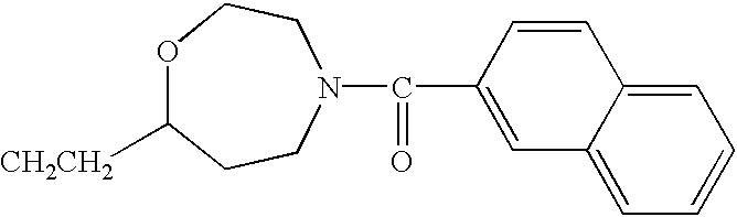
O1C([CH2CH2])CCN(C(=O)C2=CC3=CC=CC=C3C=C2)CC1
